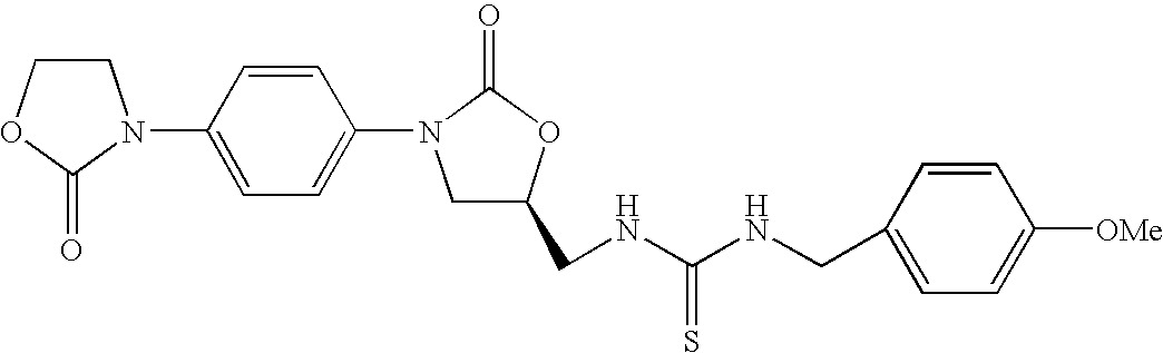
C1COC(=O)N1C1=CC=C(N2CC(CNC(=S)NCC3=CC=C([OMe])C=C3)OC2=O)C=C1
